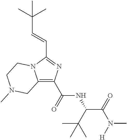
C12=C(C(=O)NC(C(=O)N([H])C)C(C)(C)C)N=C(C=CC(C)(C)C)N1CCN(C)C2
